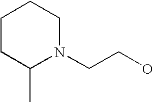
N1(CCO)CCCCC1C
